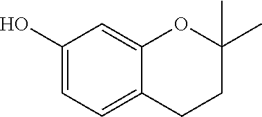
C1(O)=CC=C2C(=C1)OC(C)(C)CC2
